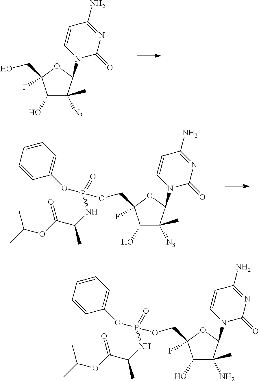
C1(O)C([N3])(C)C(N2C=CC(N)=NC2=O)OC1(F)CO.C1(O)C([N3])(C)C(N2C=CC(N)=NC2=O)OC1(F)COP(OC1=CC=CC=C1)(NC(C)C(OC(C)C)=O)=O.C1(O)C(N)(C)C(N2C=CC(N)=NC2=O)OC1(F)COP(OC1=CC=CC=C1)(NC(C)C(OC(C)C)=O)=O
